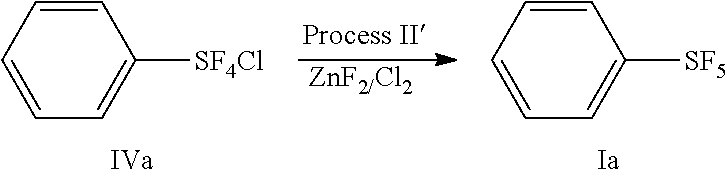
C1=CC=CC([SF4Cl])=C1.C1=CC=CC([SF5])=C1.[ZnF2/Cl2]
